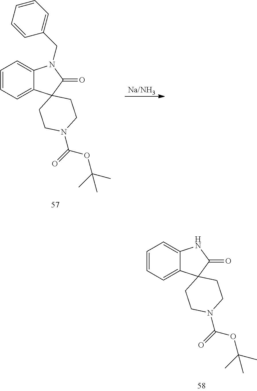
C1=CC=C2C(=C1)NC(=O)C21CCN(C(=O)OC(C)(C)C)CC1.C1=CC=C2C(=C1)N(CC1=CC=CC=C1)C(=O)C21CCN(C(=O)OC(C)(C)C)CC1
